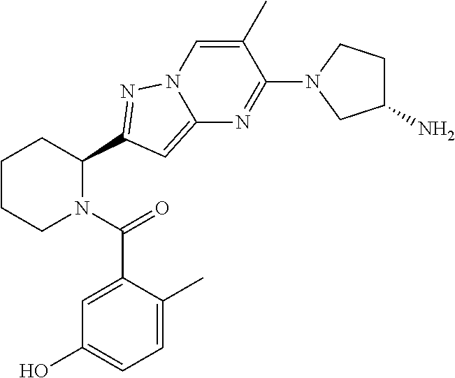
C1CCN(C(=O)C2=CC(O)=CC=C2C)C(C2=NN3C=C(C)C(N4CC(N)CC4)=NC3=C2)C1
